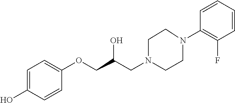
C1=C(O)C=CC(OCC(CN2CCN(C3=C(F)C=CC=C3)CC2)O)=C1
